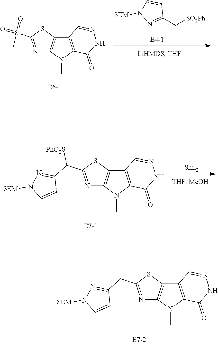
C([SO2Ph])C1=NN([SEM])C=C1.N1=C(S(=O)(=O)C)SC2=C1N(C)C1=C2C=NNC1=O.N1=C(C(C2=NN([SEM])C=C2)[PhO2S])SC2=C1N(C)C1=C2C=NNC1=O.N1=C(CC2=NN([SEM])C=C2)SC2=C1N(C)C1=C2C=NNC1=O
